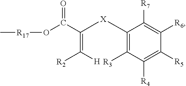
C1([X]C(C(O[R17]C)=O)=C([H])[R2])=C([R3])C([R4])=C([R5])C([R6])=C1[R7]
